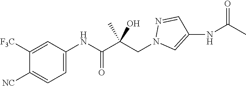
C1=C(NC(C(CN2C=C(NC(=O)C)C=N2)(C)O)=O)C=C([F3C])C([NC])=C1
